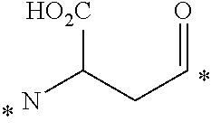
[HO2C]C(CC=O)N
